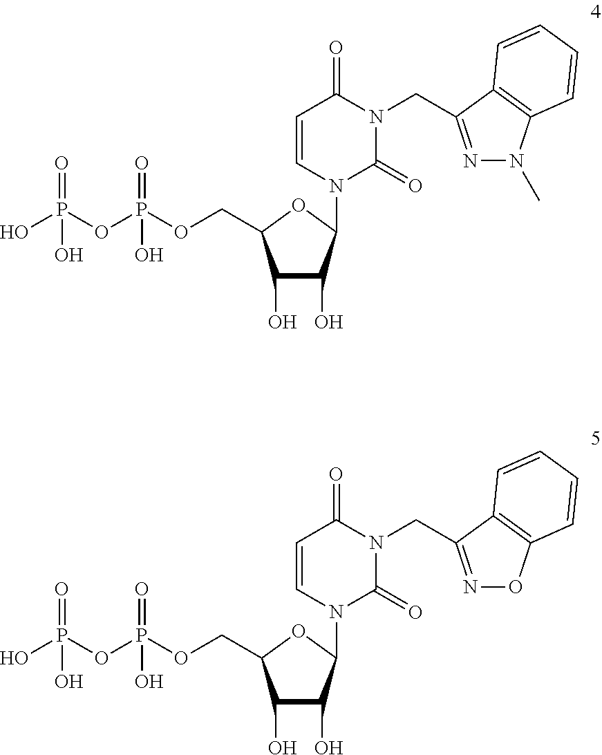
OP(OP(OCC1C(O)C(O)C(N2C(=O)N(CC3=NN(C)C4=C3C=CC=C4)C(=O)C=C2)O1)(=O)O)(=O)O.OP(OP(OCC1C(O)C(O)C(N2C(=O)N(CC3=NOC4=C3C=CC=C4)C(=O)C=C2)O1)(=O)O)(=O)O
